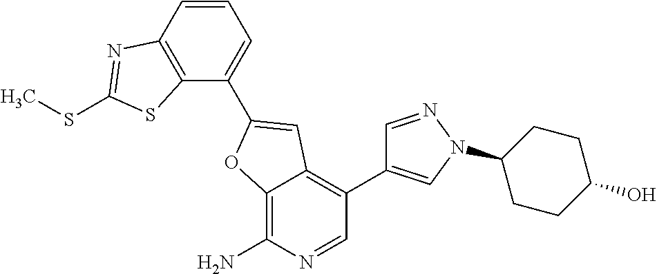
C12=C(N)N=CC(C3=CN(C4CCC(O)CC4)N=C3)=C1C=C(C1=CC=CC3=C1SC(SC)=N3)O2
